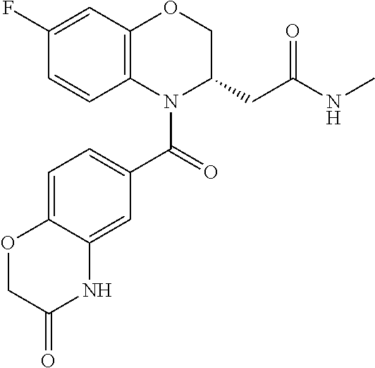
C1(F)=CC2=C(C=C1)N(C(C1=CC=C3C(=C1)NC(=O)CO3)=O)C(CC(NC)=O)CO2
